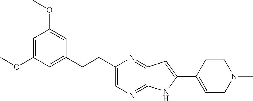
C1=C(OC)C=C(CCC2=CN=C3C(=N2)C=C(C2=CCN(C)CC2)N3)C=C1OC
